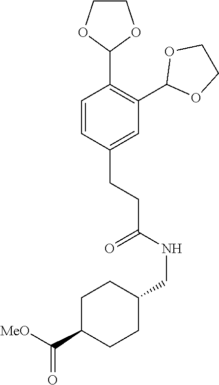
C1=CC(CCC(NCC2CCC(C([MeO])=O)CC2)=O)=CC(C2OCCO2)=C1C1OCCO1
